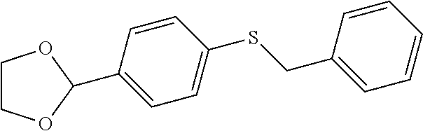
C1(SCC2=CC=CC=C2)=CC=C(C2OCCO2)C=C1
